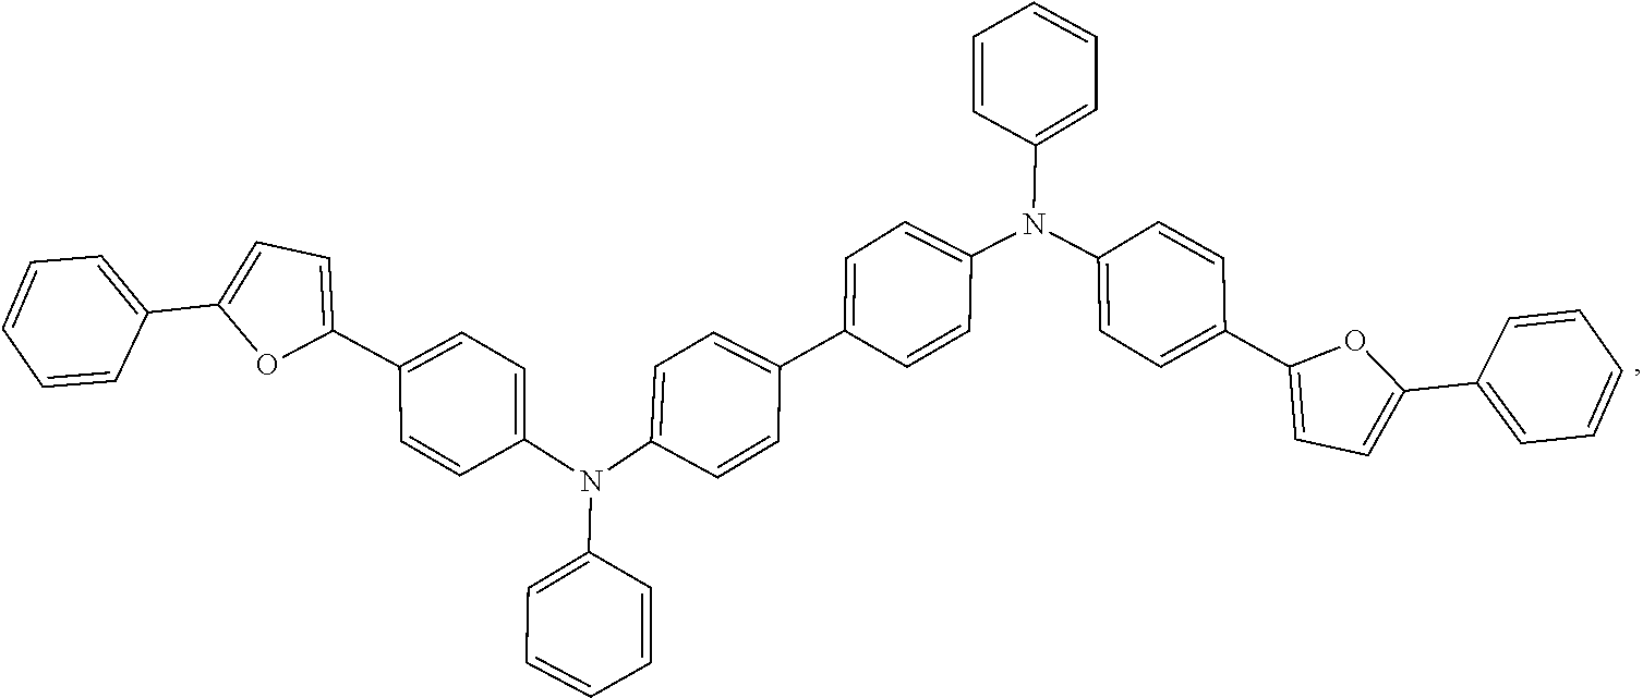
C1=CC=CC(N(C2=CC=C(C3=CC=C(N(C4=CC=CC=C4)C4=CC=C(C5=CC=C(C6=CC=CC=C6)O5)C=C4)C=C3)C=C2)C2=CC=C(C3=CC=C(C4=CC=CC=C4)O3)C=C2)=C1
